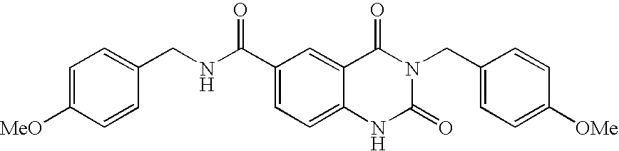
C1=CC(CNC(C2=CC=C3C(=C2)C(=O)N(CC2=CC=C([OMe])C=C2)C(=O)N3)=O)=CC=C1[MeO]
